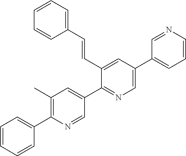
C1=CC=CC(C2=C(C)C=C(C3=NC=C(C4=CC=CN=C4)C=C3C=CC3=CC=CC=C3)C=N2)=C1
